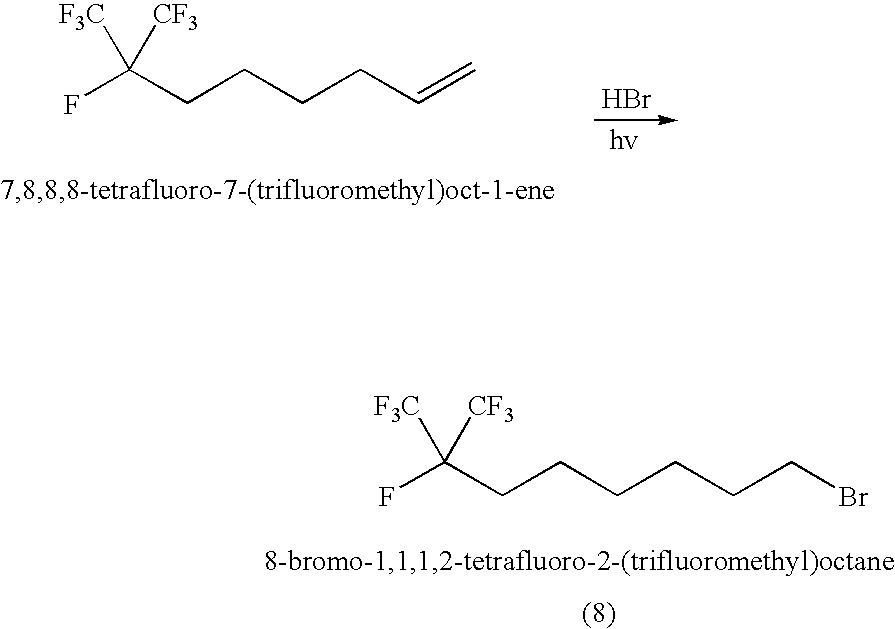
Br.FC(CCCCC=C)([F3C])[CF3].FC(CCCCCCBr)([F3C])[CF3]
